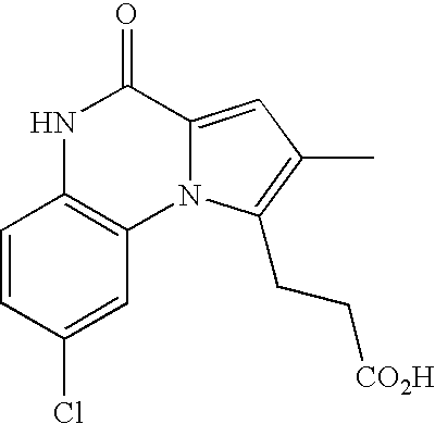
C1=CC(Cl)=CC2=C1NC(=O)C1=CC(C)=C(CC[CO2H])N21
